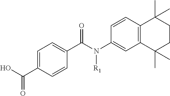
C1=C(C(O)=O)C=CC(C(N(C2=CC3=C(C=C2)C(C)(C)CCC3(C)C)[R1])=O)=C1
